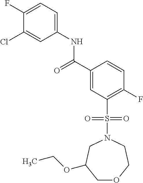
C(C1=CC(S(N2CCOCC(OCC)C2)(=O)=O)=C(F)C=C1)(=O)NC1=CC=C(F)C(Cl)=C1
